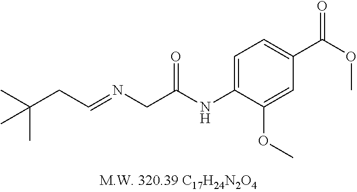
C1=C(NC(CN=CCC(C)(C)C)=O)C(OC)=CC(C(OC)=O)=C1
